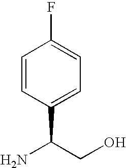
C1(C(CO)N)=CC=C(F)C=C1
